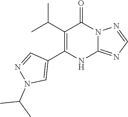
C12=NC=NN1C(=O)C(C(C)C)=C(C1=CN(C(C)C)N=C1)N2
